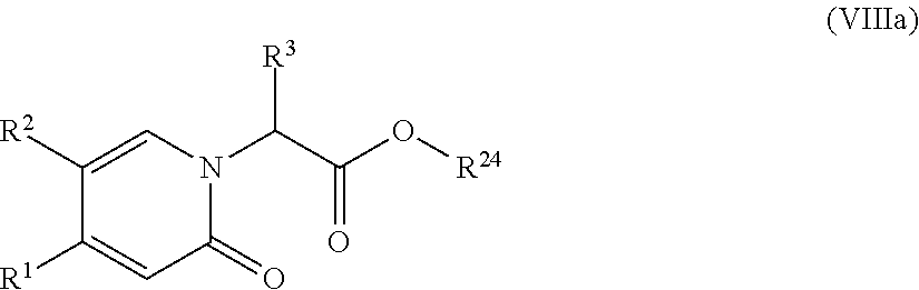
C1([R1])=CC(=O)N(C(C(O[R24])=O)[R3])C=C1[R2]
